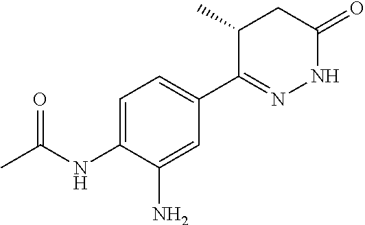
CC(NC1=CC=C(C2=NNC(=O)CC2C)C=C1N)=O
